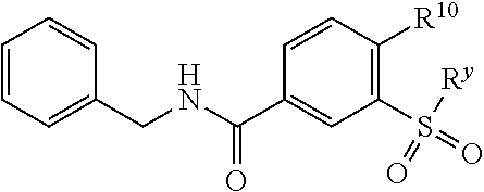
C1=CC=C(CNC(C2=CC(S(=O)([Ry])=O)=C([R10])C=C2)=O)C=C1
